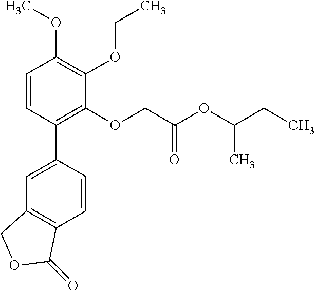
C1=C(C2=C(OCC(OC(CC)C)=O)C(OCC)=C(OC)C=C2)C=CC2=C1COC2=O
